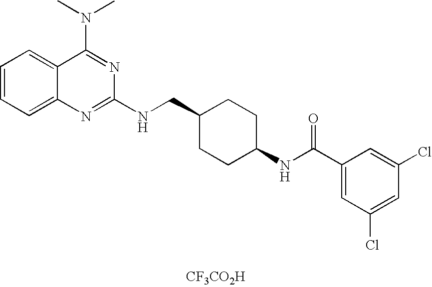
C1=CC=C2C(=C1)C(N(C)C)=NC(NCC1CCC(NC(C3=CC(Cl)=CC(Cl)=C3)=O)CC1)=N2.[CF3CO2H]
